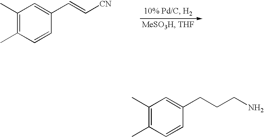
C1(C)=C(C)C=CC(C=C[CN])=C1.C1(C)=C(C)C=CC(CCCN)=C1
